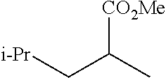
[i-Pr]CC(C)[CO2Me]
